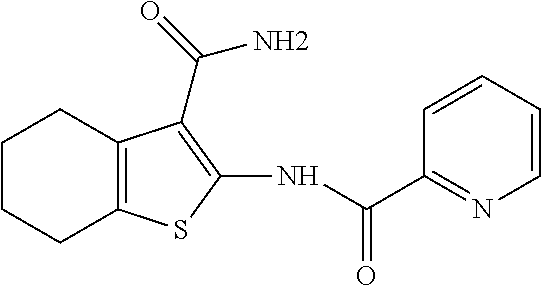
N(C(C1=NC=CC=C1)=O)C1=C(C(N)=O)C2=C(S1)CCCC2
